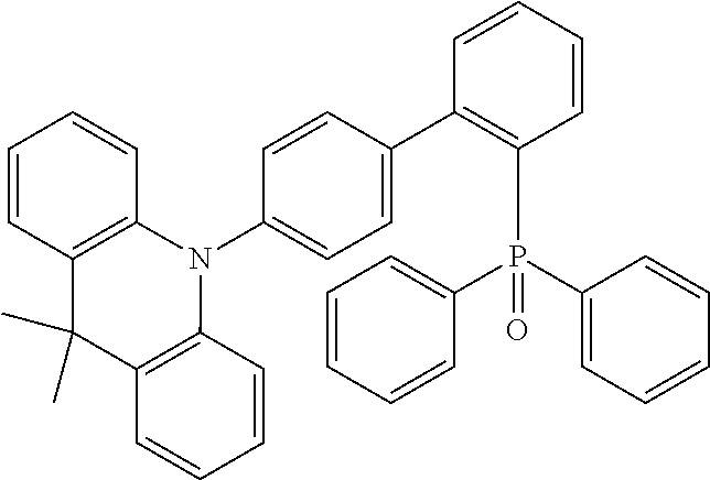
C1=C(C2=C(P(C3=CC=CC=C3)(C3=CC=CC=C3)=O)C=CC=C2)C=CC(N2C3=C(C(C)(C)C4=C2C=CC=C4)C=CC=C3)=C1
